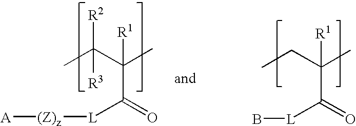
CC(C(C)([R1])C(=O)[L][(Z)z][A])([R2])[R3].CCC(C)([R1])C(=O)[L]B
